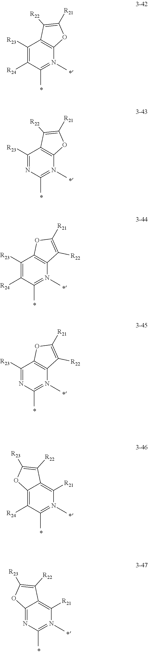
C1([R23])=C([R24])C(C)=N(C)C2=C1OC([R21])=C2[R22].C1([R23])=NC(C)=N(C)C2=C1C([R22])=C([R21])O2.C1([R23])=NC(C)=N(C)C2=C1OC([R21])=C2[R22].C12=C([R24])C(C)=N(C)C([R21])=C1C([R22])=C([R23])O2.C12=NC(C)=N(C)C([R21])=C1C([R22])=C([R23])O2.C1([R23])=C([R24])C(C)=N(C)C2=C1C([R22])=C([R21])O2
